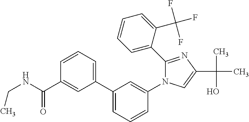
C1(C2=CC=CC=C2C(F)(F)F)=NC(C(C)(O)C)=CN1C1=CC(C2=CC=CC(C(NCC)=O)=C2)=CC=C1
